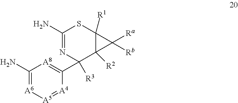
NC1=[A6][A5]=[A4]C(C2([R3])C3([R2])C([R1])(SC(N)=N2)C3([Ra])[Rb])=[A8]1
